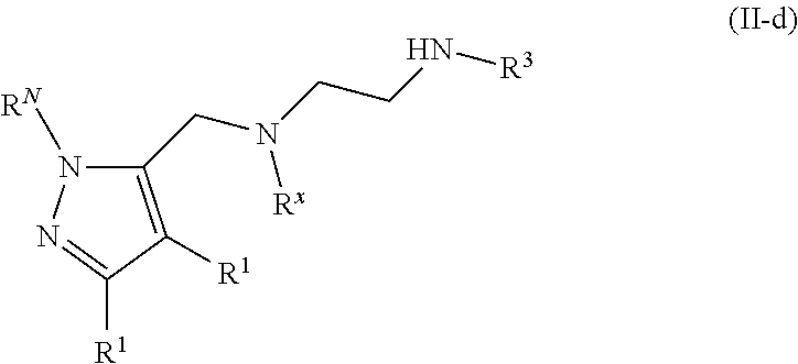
[RN]N1C(CN(CCN[R3])[Rx])=C([R1])C([R1])=N1
